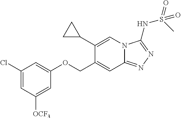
C1(Cl)=CC([OCF3])=CC(OCC2=CC3=NN=C(NS(C)(=O)=O)N3C=C2C2CC2)=C1
